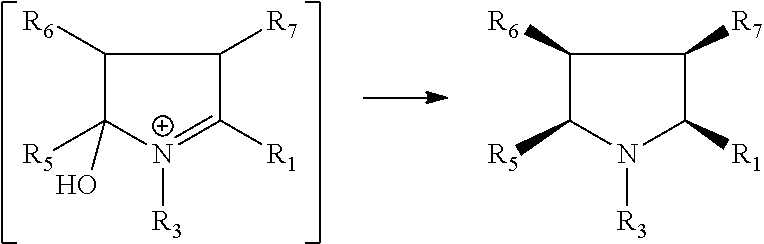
[R1]C1=[N+]([R3])C([R5])(O)C([R6])C1[R7].C1([R6])C([R5])N([R3])C([R1])C1[R7]
